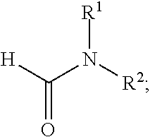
C(N([R2])[R1])([H])=O
